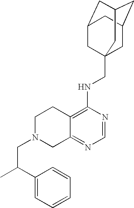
C12=C(NCC34CC5CC(CC(C3)C5)C4)N=CN=C1CN(CC(C1=CC=CC=C1)C)CC2
